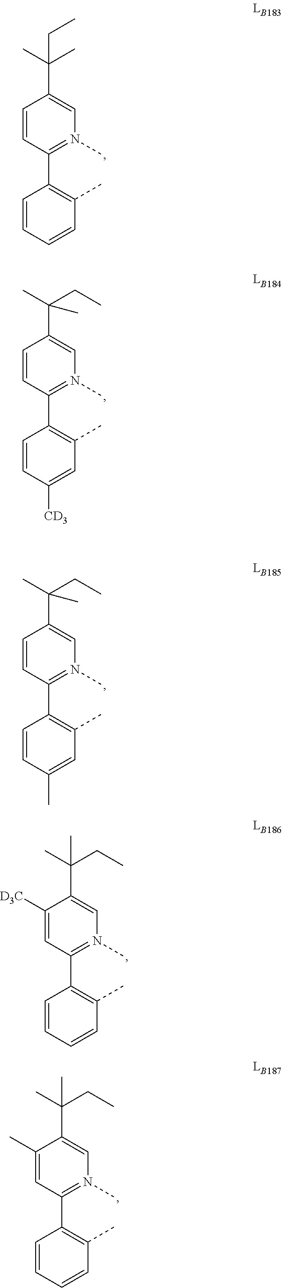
C1=CC(C2=C(C)C=CC=C2)=N(C)C=C1C(C)(C)CC.C1=CC(C2=C(C)C=C([CD3])C=C2)=N(C)C=C1C(CC)(C)C.C1=CC(C2=C(C)C=C(C)C=C2)=N(C)C=C1C(CC)(C)C.C1([D3C])=CC(C2=C(C)C=CC=C2)=N(C)C=C1C(CC)(C)C.C1(C)=CC(C2=C(C)C=CC=C2)=N(C)C=C1C(CC)(C)C
